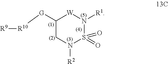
C1([G][R10][R9])CN([R2])S(=O)(=O)N([R1])[W]1
